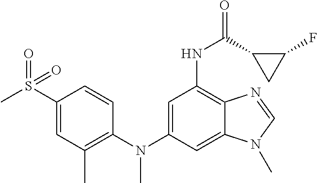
C1=CC(S(=O)(C)=O)=CC(C)=C1N(C1=CC(NC(=O)C2C(F)C2)=C2C(=C1)N(C)C=N2)C
